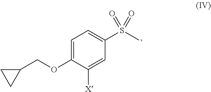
C1CC1COC1=CC=C(S(C)(=O)=O)C=C1[X]
